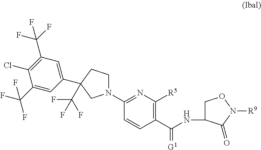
N1(C2=NC([R5])=C(C(NC3CON([R9])C3=O)=[G1])C=C2)CCC(C(F)(F)F)(C2=CC(C(F)(F)F)=C(Cl)C(C(F)(F)F)=C2)C1
